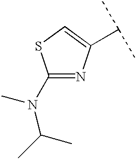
C1(N(C(C)C)C)=NC(C(C)C)=CS1
